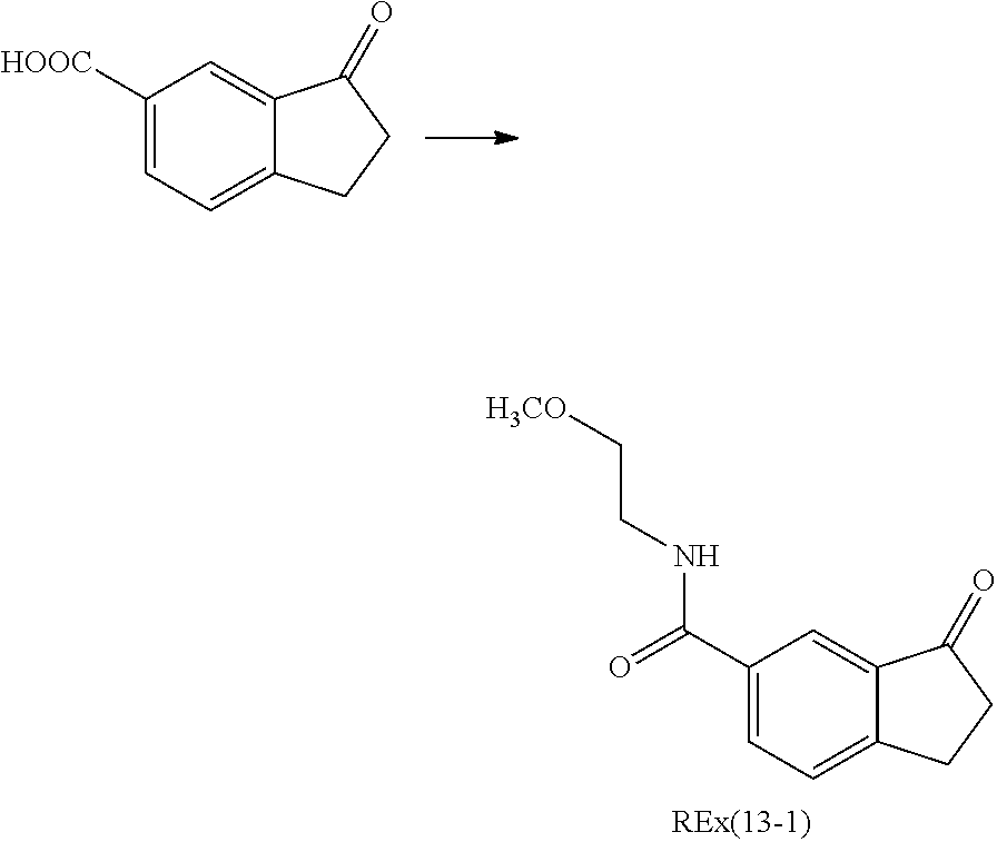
C1([HOOC])=CC=C2C(=C1)C(=O)CC2.C1(C(NCC[H3CO])=O)=CC=C2C(=C1)C(=O)CC2
